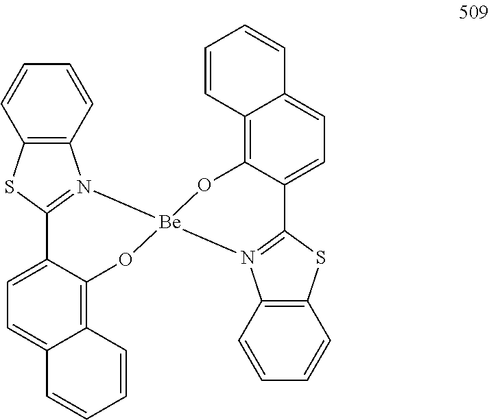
C12=C(N3=C(S1)C1=CC=C4C(=C1O[Be]31N3=C(SC5=C3C=CC=C5)C3=CC=C5C(=C3O1)C=CC=C5)C=CC=C4)C=CC=C2
